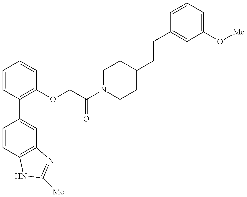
C1=CC2=C(C=C1C1=C(OCC(N3CCC(CCC4=CC(O[Me])=CC=C4)CC3)=O)C=CC=C1)N=C([Me])N2
